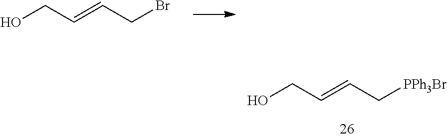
C(=CCO)C[PPh3Br].C(=CCO)CBr
